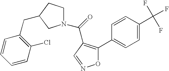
C1=CC(Cl)=C(CC2CCN(C(=O)C3=C(C4=CC=C(C(F)(F)F)C=C4)ON=C3)C2)C=C1
